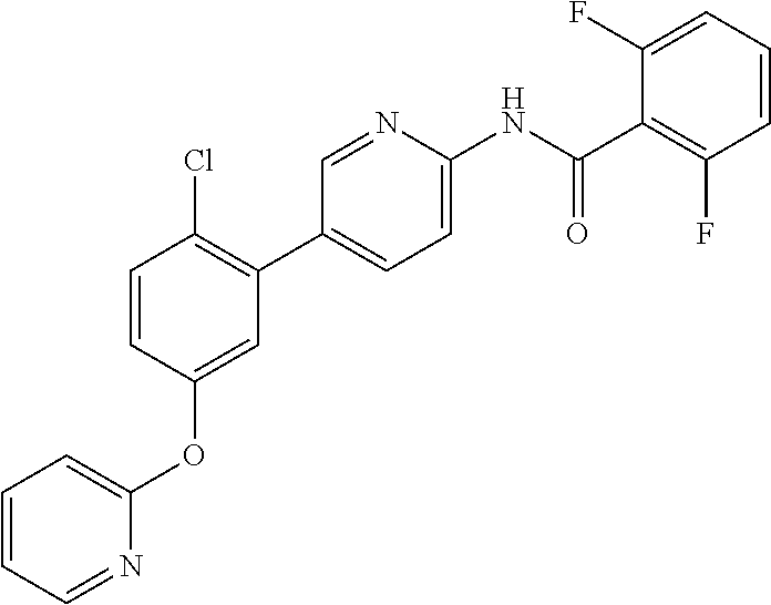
C1=CC(OC2=CC=CC=N2)=CC(C2=CC=C(NC(C3=C(F)C=CC=C3F)=O)N=C2)=C1Cl
